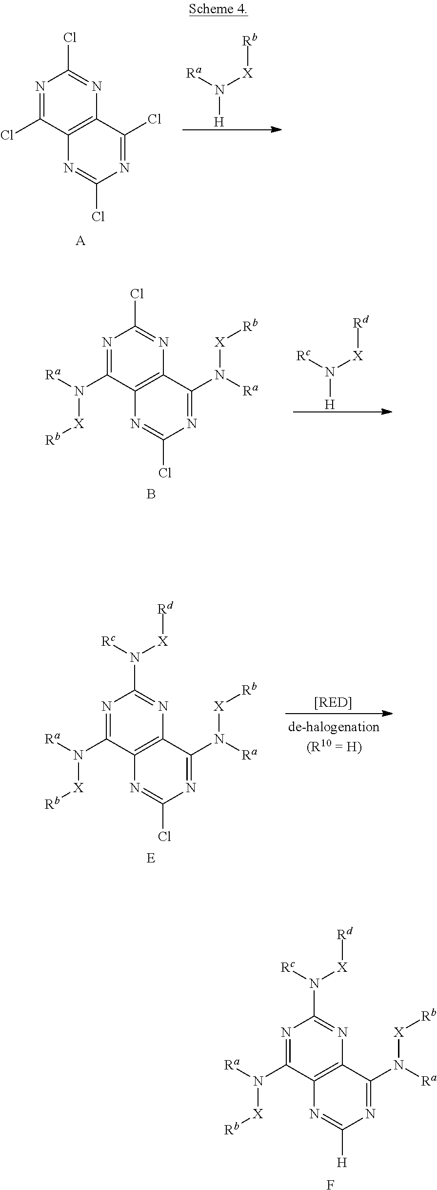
N1=C(Cl)C2=C(N=C1Cl)C(Cl)=NC(Cl)=N2.[A].N([H])([Ra])[X][Rb].N1=C(N([Ra])[X][Rb])C2=C(N=C1Cl)C(N([Ra])[X][Rb])=NC(Cl)=N2.N([H])([Rc])[X][Rd].B.N1=C(N([Ra])[X][Rb])C2=C(N=C1N([Rc])[X][Rd])C(N([Ra])[X][Rb])=NC(Cl)=N2.[E].N1=C(N([Ra])[X][Rb])C2=C(N=C1N([Rc])[X][Rd])C(N([Ra])[X][Rb])=NC([H])=N2.F
